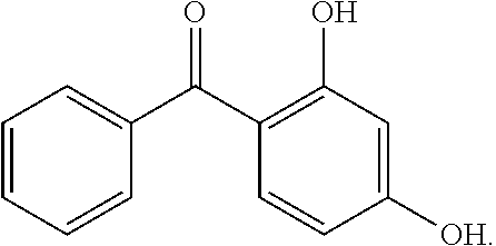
C1=CC=CC(C(C2=C(O)C=C([OH])C=C2)=O)=C1
